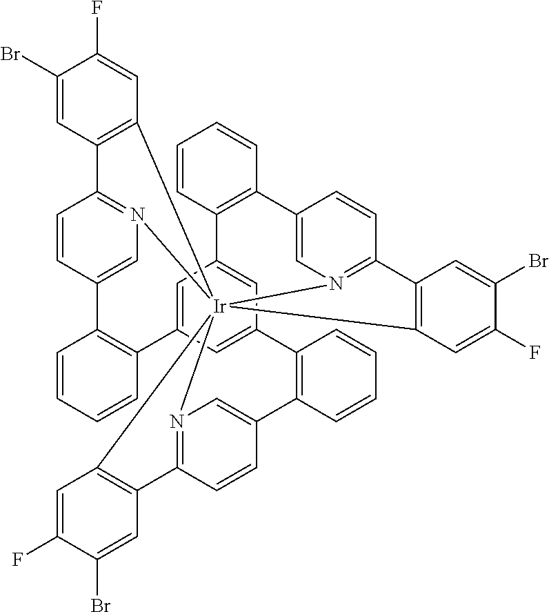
N12=C3C=CC(=C1)C1=C(C=CC=C1)C1=CC4=CC(=C1)C1=C(C=CC=C1)C1=CN5=C(C=C1)C1=C([Ir]256(N2=C(C=CC(=C2)C2=C4C=CC=C2)C2=C6C=C(F)C(Br)=C2)C2=C3C=C(Br)C(F)=C2)C=C(F)C(Br)=C1
